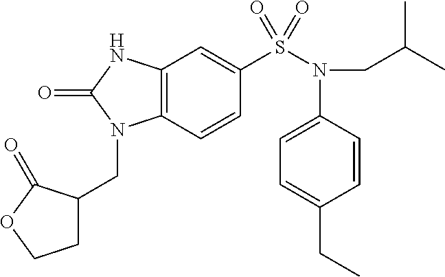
C12=C(C=CC(S(N(CC(C)C)C3=CC=C(CC)C=C3)(=O)=O)=C1)N(CC1CCOC1=O)C(=O)N2
